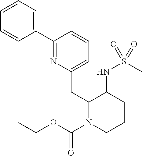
C1=CC=C(C2=NC(CC3N(C(OC(C)C)=O)CCCC3NS(C)(=O)=O)=CC=C2)C=C1
